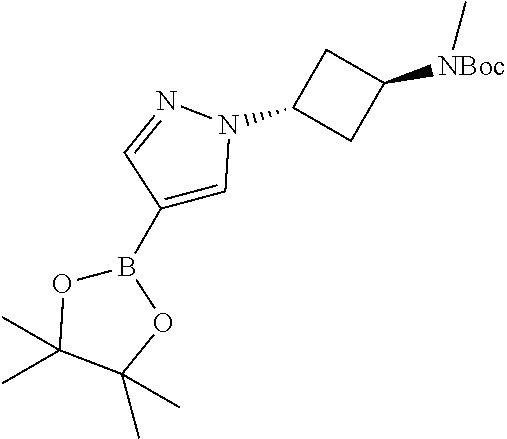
B1(C2=CN(C3CC([NBoc]C)C3)N=C2)OC(C)(C)C(C)(C)O1
